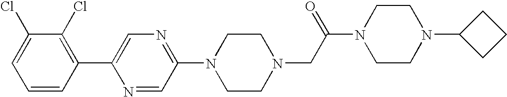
C1=CC(C2=CN=C(N3CCN(CC(N4CCN(C5CCC5)CC4)=O)CC3)C=N2)=C(Cl)C(Cl)=C1
